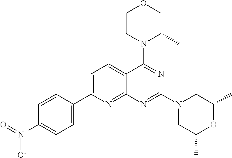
C1=C(C2=CC=C([N+]([O-])=O)C=C2)N=C2C(=C1)C(N1C(C)COCC1)=NC(N1CC(C)OC(C)C1)=N2
